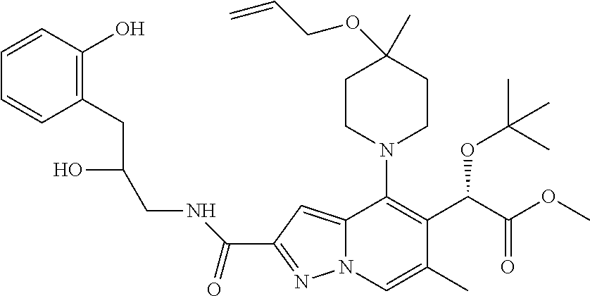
C1(CC(O)CNC(C2=NN3C(=C2)C(N2CCC(C)(OCC=C)CC2)=C(C(C(=O)OC)OC(C)(C)C)C(C)=C3)=O)=C(O)C=CC=C1
